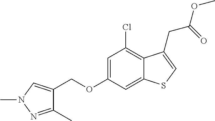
C(OC1=CC(Cl)=C2C(=C1)SC=C2CC(OC)=O)C1=CN(C)N=C1C
